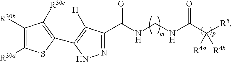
N1=C(C(NCNC(C([R5])([R4a])[R4b])=O)=O)C([H])=C(C2=C([R30c])C([R30b])=C([R30a])S2)N1
